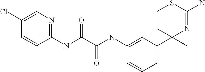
C1(Cl)=CN=C(NC(C(NC2=CC(C3(C)CCSC(N)=N3)=CC=C2)=O)=O)C=C1
